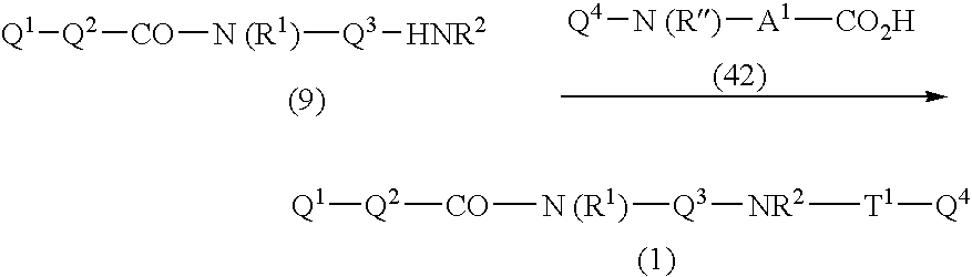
[Q4][N (R)][A1][CO2H].[Q2]([CO][N (R1)][Q3][HNR2])[Q1].[Q2]([CO][N (R1)][Q3][NR2][T1][Q4])[Q1]
